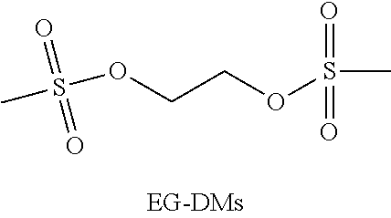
O(CCOS(C)(=O)=O)S(C)(=O)=O
